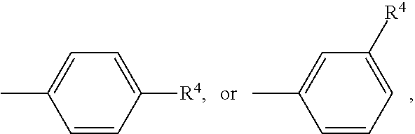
CC1=CC=C([R4])C=C1.CC1=CC([R4])=CC=C1
